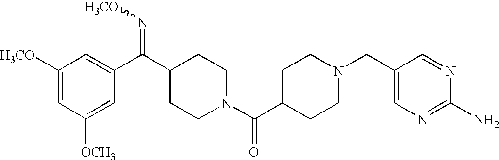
C1([H3CO])=CC([OCH3])=CC(C(C2CCN(C(C3CCN(CC4=CN=C(N)N=C4)CC3)=O)CC2)=N[H3CO])=C1
